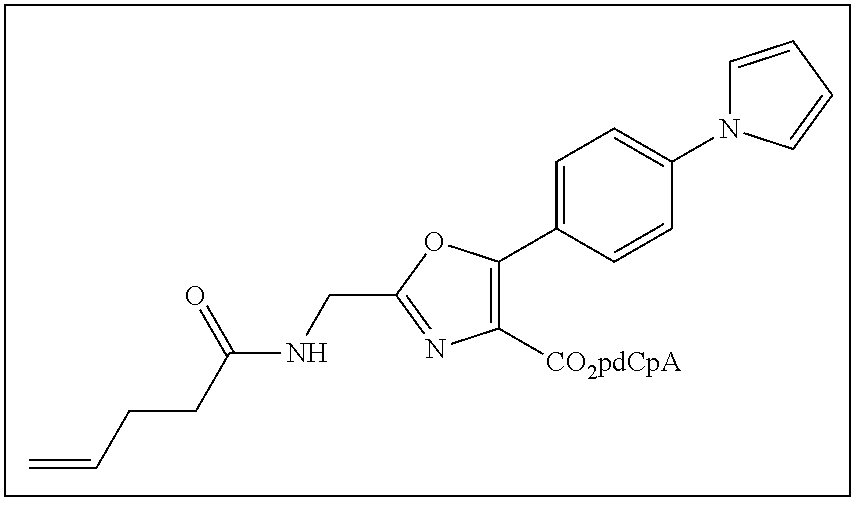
C1([CO2pdCpA])=C(C2=CC=C(N3C=CC=C3)C=C2)OC(CNC(CCC=C)=O)=N1
